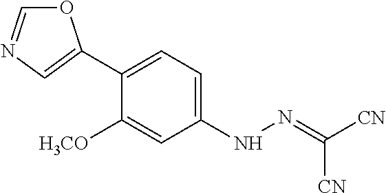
C1(C2=CN=CO2)=CC=C(NN=C([CN])[CN])C=C1[H3CO]
